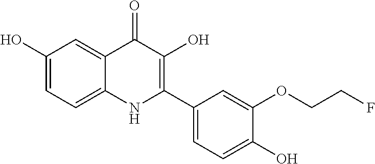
C1(O)=CC=C2C(=C1)C(=O)C(O)=C(C1=CC=C(O)C(OCCF)=C1)N2
